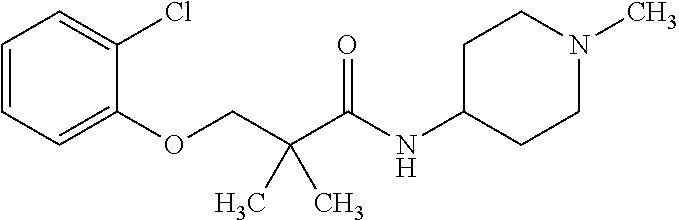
C1=CC=C(OCC(C(=O)NC2CCN(C)CC2)(C)C)C(Cl)=C1
